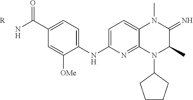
C1=C(NC2=CC=C3C(=N2)N(C2CCCC2)C(C)C(=N)N3C)C([OMe])=CC(C(N)=O)=C1.[R]
